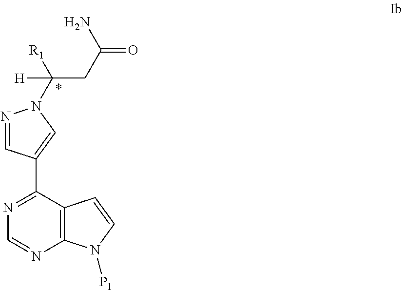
C12=C(C(C3=CN(C([R1])(CC(N)=O)[H])N=C3)=NC=N1)C=CN2[P1]
